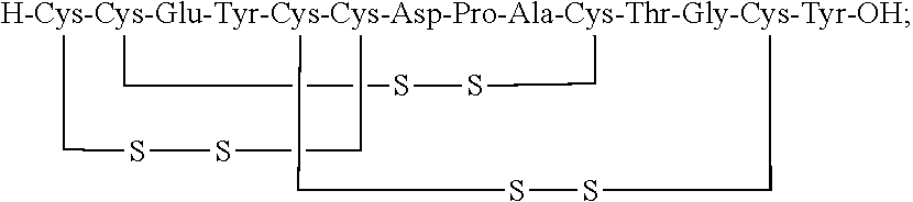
S1SC[H-Cys-Cys-Glu-Tyr-Cys-Cys-Asp-Pro-Ala-Cys-Thr-Gly-Cys-Tyr-OH]23(CSSC2)(C1)CSSC3
